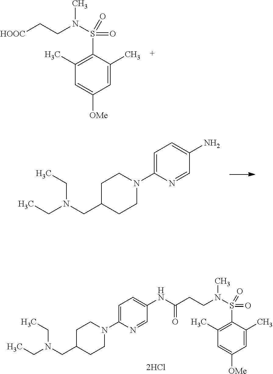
C1=C(N2CCC(CN(CC)CC)CC2)N=CC(N)=C1.C1(S(N(CC[HOOC])C)(=O)=O)=C(C)C=C([OMe])C=C1C.C1=C(N2CCC(CN(CC)CC)CC2)N=CC(NC(CCN(S(C2=C(C)C=C([OMe])C=C2C)(=O)=O)C)=O)=C1
